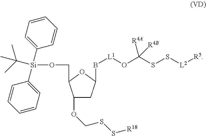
C1(OCSS[R18])CC(B[L1]OC(SS[L2][R5])([R4A])[R4B])OC1CO[Si](C1=CC=CC=C1)(C1=CC=CC=C1)C(C)(C)C
